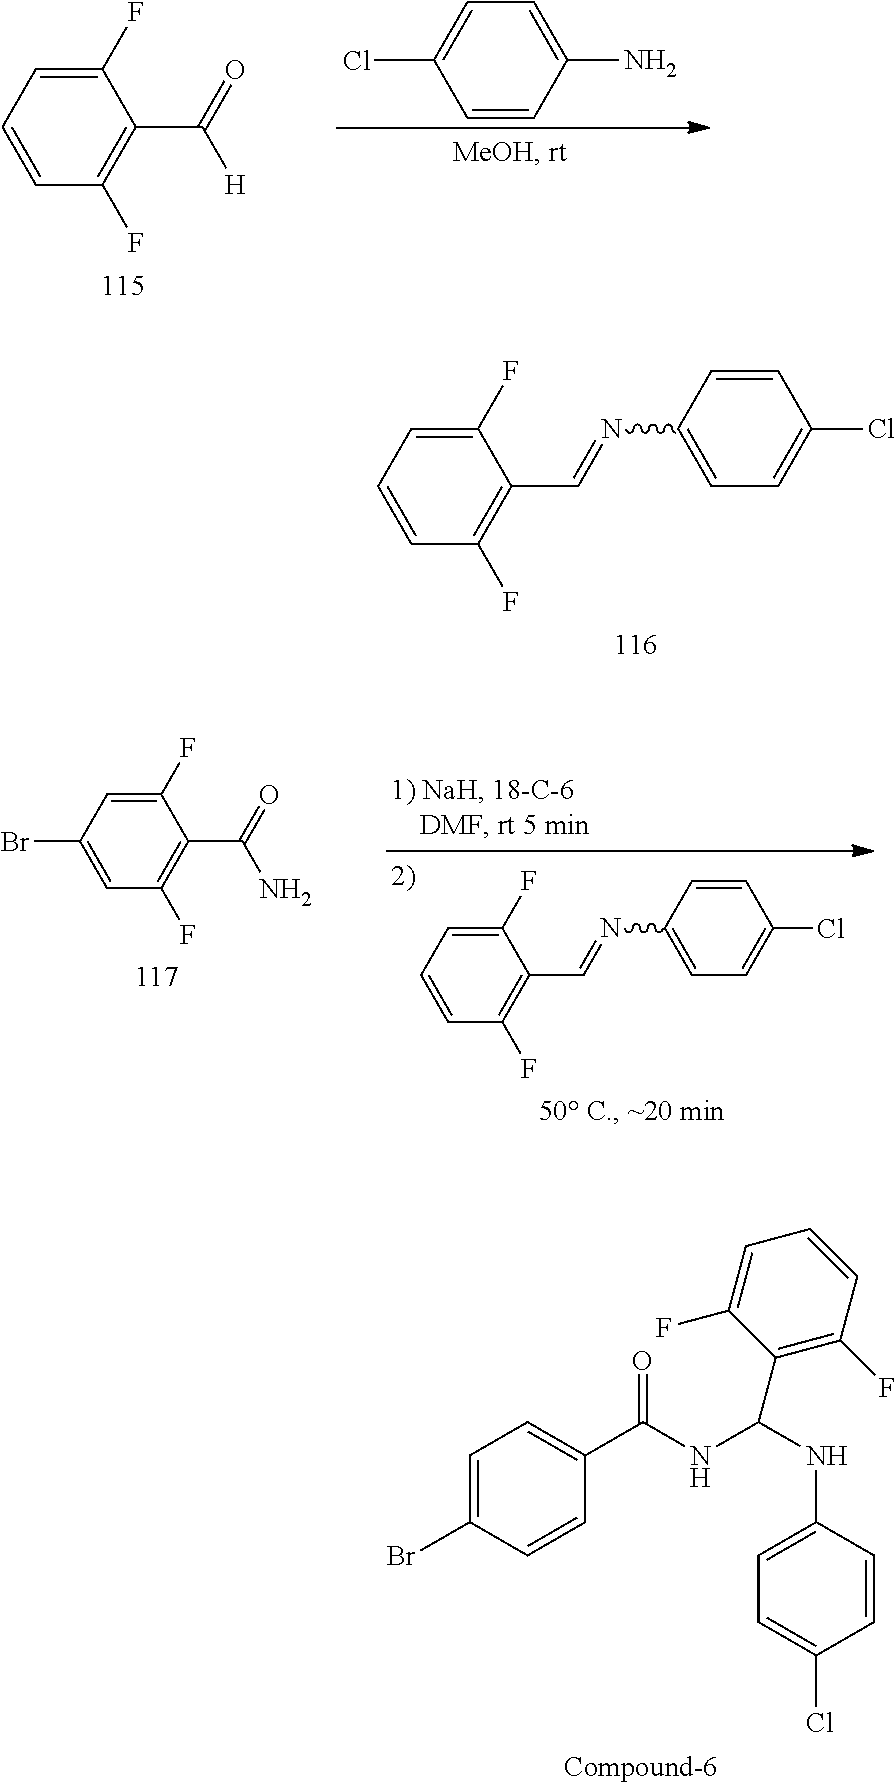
C1(F)=CC=CC(F)=C1C=NC1=CC=C(Cl)C=C1.C1(F)=CC=CC(F)=C1C(=O)[H].C1=CC(N)=CC=C1Cl.C1=C(Br)C=CC(C(=O)NC(NC2=CC=C(Cl)C=C2)C2=C(F)C=CC=C2F)=C1.C1(F)=CC(Br)=CC(F)=C1C(=O)N.C1(F)=CC=CC(F)=C1C=NC1=CC=C(Cl)C=C1
